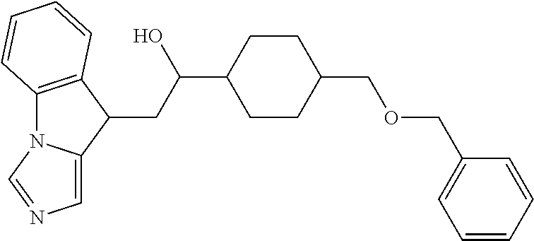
C12=C(C(CC(C3CCC(COCC4=CC=CC=C4)CC3)O)C3=CN=CN13)C=CC=C2
